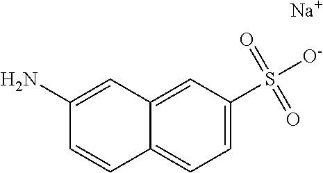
C12=CC(S([O-])(=O)=O)=CC=C1C=CC(N)=C2.[Na]
